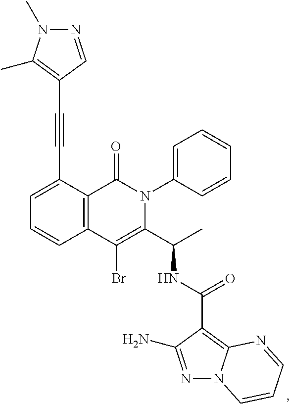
C1(C#CC2=C(C)N(C)N=C2)=CC=CC2=C1C(=O)N(C1=CC=CC=C1)C(C(C)NC(C1=C3N(N=C1N)C=CC=N3)=O)=C2Br
